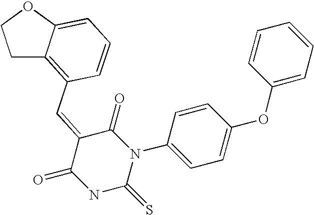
C1C2=C(C=C3C(=O)NC(=S)N(C4=CC=C(OC5=CC=CC=C5)C=C4)C3=O)C=CC=C2OC1
